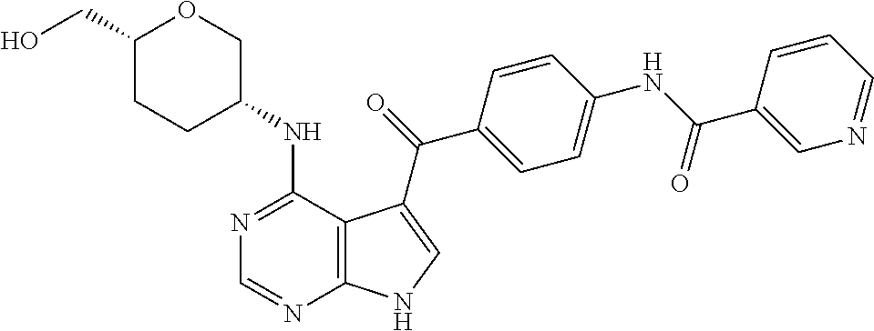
C1(CO)CCC(NC2=NC=NC3=C2C(C(=O)C2=CC=C(NC(C4=CN=CC=C4)=O)C=C2)=CN3)CO1
